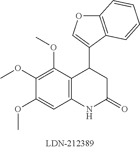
C12=C(C(OC)=C(OC)C(OC)=C1)C(C1=COC3=C1C=CC=C3)CC(=O)N2
